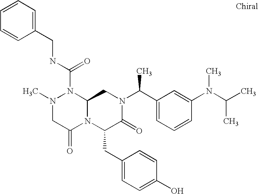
N1(C(NCC2=CC=CC=C2)=O)N(C)CC(=O)N2C1CN(C(C1=CC=CC(N(C(C)C)C)=C1)C)C(=O)C2CC1=CC=C(O)C=C1
